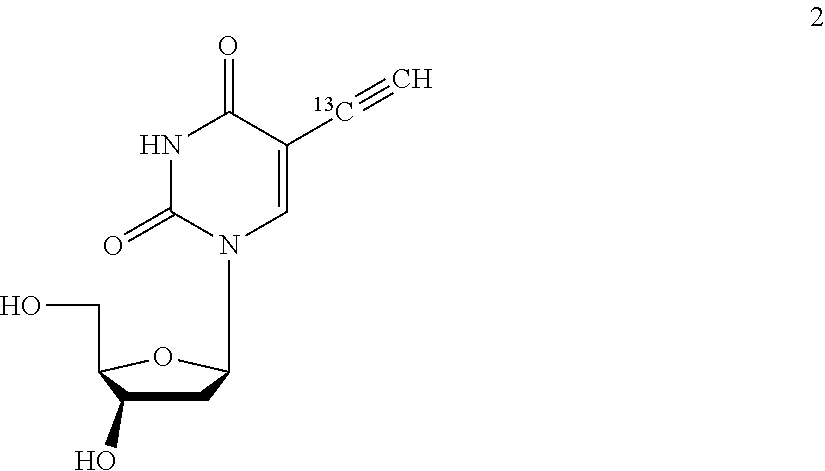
C1C(O)C(CO)OC1N1C=C([13C]#C)C(=O)NC1=O
